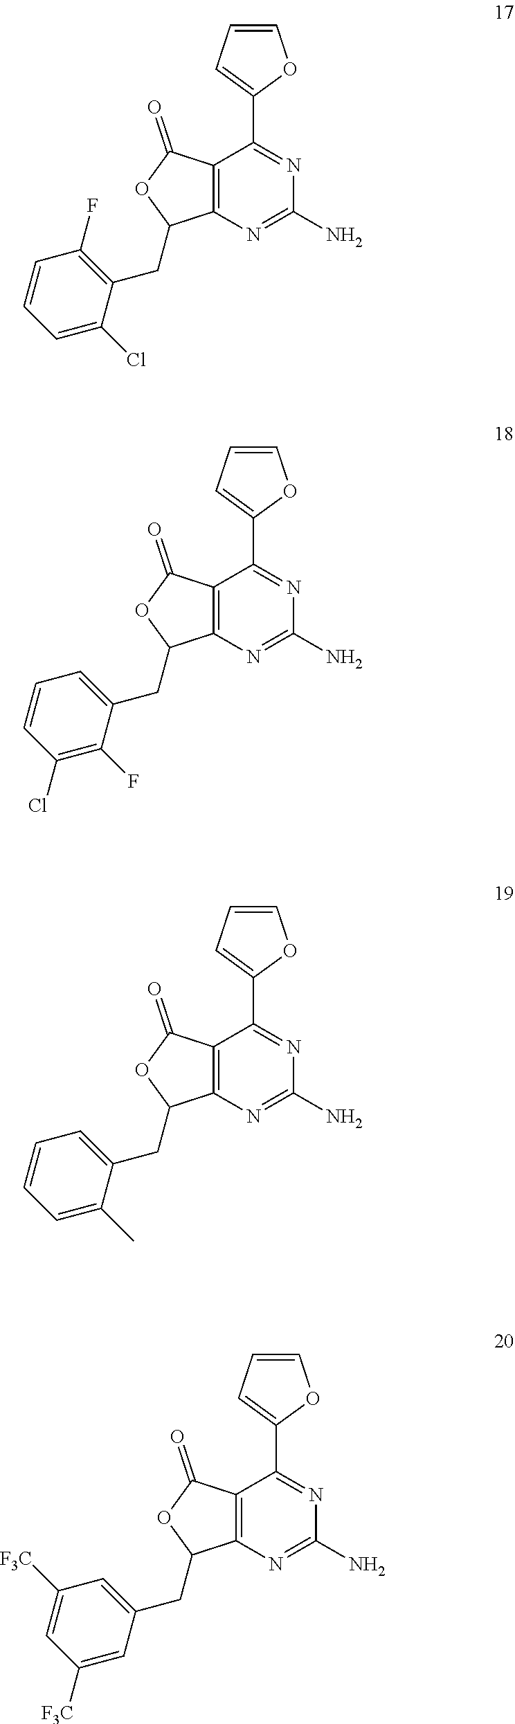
C12=C(N=C(N)N=C1C1=CC=CO1)C(CC1=C(F)C=CC=C1Cl)OC2=O.C12=C(N=C(N)N=C1C1=CC=CO1)C(CC1=CC=CC(Cl)=C1F)OC2=O.C12=C(N=C(N)N=C1C1=CC=CO1)C(CC1=CC=CC=C1C)OC2=O.C12=C(N=C(N)N=C1C1=CC=CO1)C(CC1=CC([F3C])=CC([F3C])=C1)OC2=O
